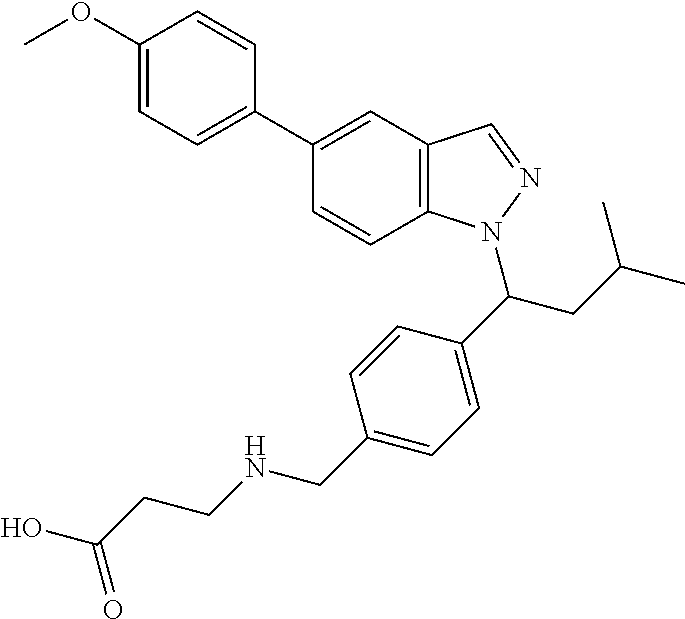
C1(OC)=CC=C(C2=CC3=C(C=C2)N(C(CC(C)C)C2=CC=C(CNCCC(O)=O)C=C2)N=C3)C=C1
